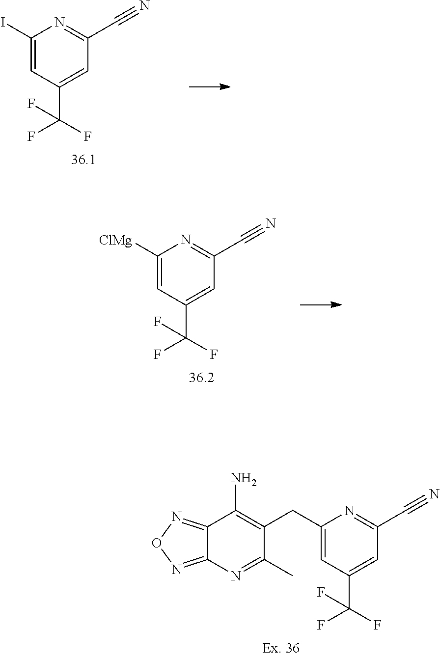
C12=NON=C1N=C(C)C(CC1=CC(C(F)(F)F)=CC(C#N)=N1)=C2N.C1(I)=CC(C(F)(F)F)=CC(C#N)=N1.C1([ClMg])=CC(C(F)(F)F)=CC(C#N)=N1
